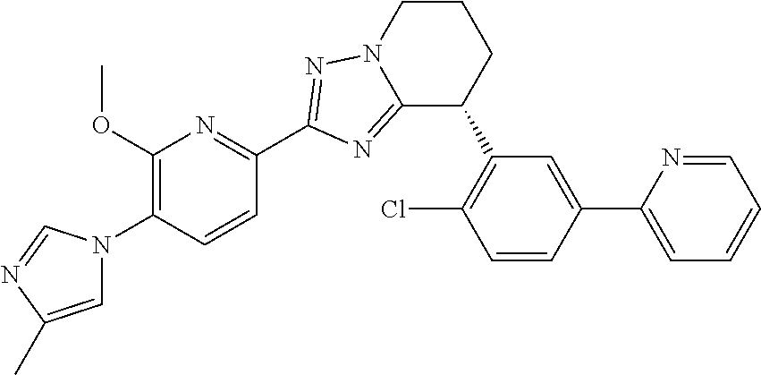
C12=NC(C3=NC(OC)=C(N4C=C(C)N=C4)C=C3)=NN1CCCC2C1=C(Cl)C=CC(C2=CC=CC=N2)=C1
